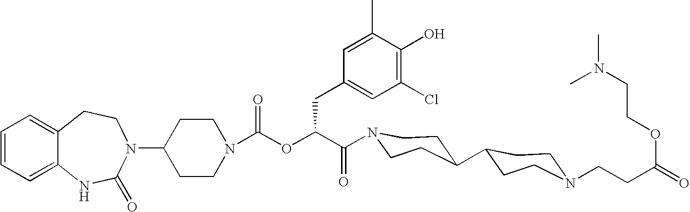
C12=CC=CC=C1NC(=O)N(C1CCN(C(OC(C(=O)N3CCC(C4CCN(CCC(=O)OCCN(C)C)CC4)CC3)CC3=CC(Cl)=C(O)C(C)=C3)=O)CC1)CC2
